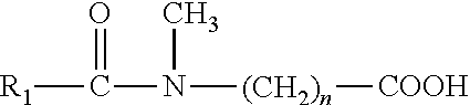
[R1]C(=O)N(C)[(CH2)n][COOH]
